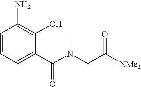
C(N(CC([NMe2])=O)C)(C1=CC=CC(N)=C1O)=O
